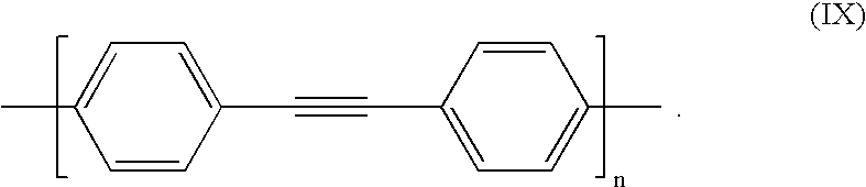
C1=CC(C#CC2=CC=C(C)C=C2)=CC=C1C
